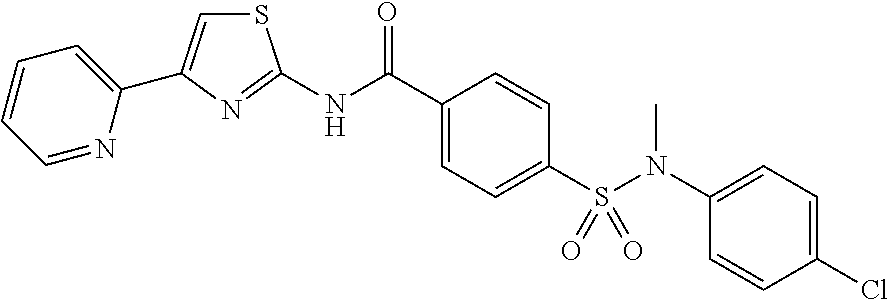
S1C=C(C2=CC=CC=N2)N=C1NC(C1=CC=C(S(N(C2=CC=C(Cl)C=C2)C)(=O)=O)C=C1)=O
